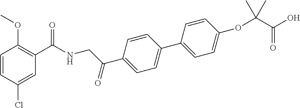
C1=CC(Cl)=CC(C(NCC(C2=CC=C(C3=CC=C(OC(C)(C(=O)O)C)C=C3)C=C2)=O)=O)=C1OC
